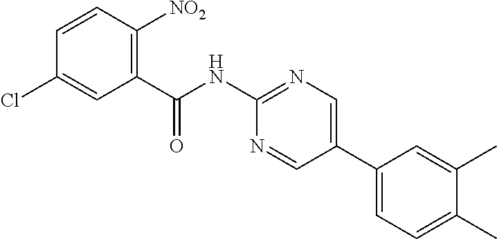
C1(C(NC2=NC=C(C3=CC=C(C)C(C)=C3)C=N2)=O)=C([NO2])C=CC(Cl)=C1
